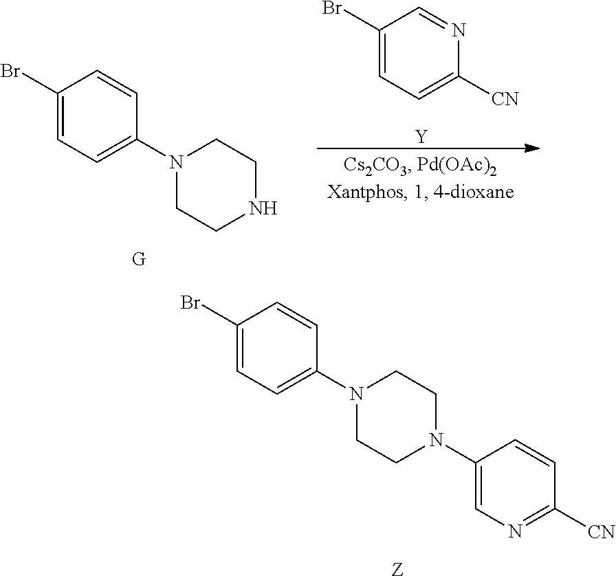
[Z].C1(Br)=CC=C(N2CCN(C3=CN=C([CN])C=C3)CC2)C=C1.C1(Br)=CC=C(N2CCNCC2)C=C1.[G].C1(Br)=CC=C([CN])N=C1.[Y]
